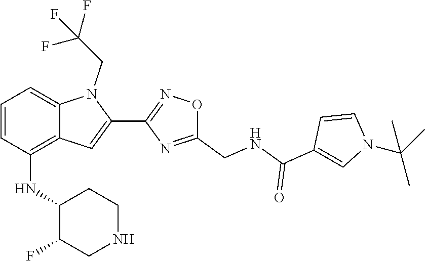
C1=CC(C(=O)NCC2=NC(C3=CC4=C(NC5C(F)CNCC5)C=CC=C4N3CC(F)(F)F)=NO2)=CN1C(C)(C)C
